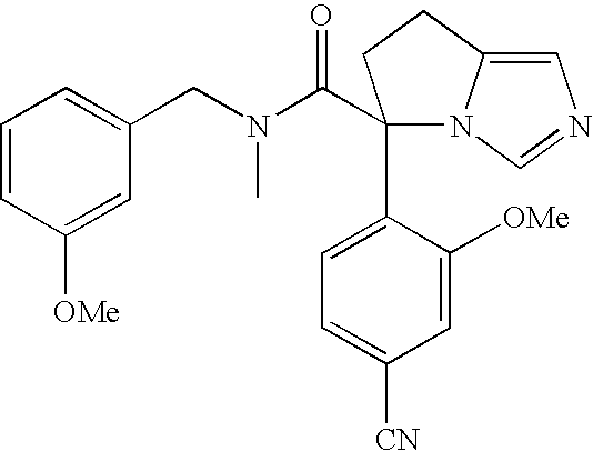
C1(C(N(CC2=CC=CC([OMe])=C2)C)=O)(C2=CC=C([CN])C=C2[OMe])N2C(=CN=C2)CC1
